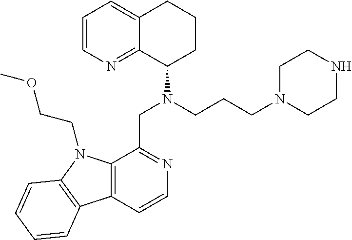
C1=CN=C2C(=C1)CCCC2N(CCCN1CCNCC1)CC1=NC=CC2=C1N(CCOC)C1=C2C=CC=C1
